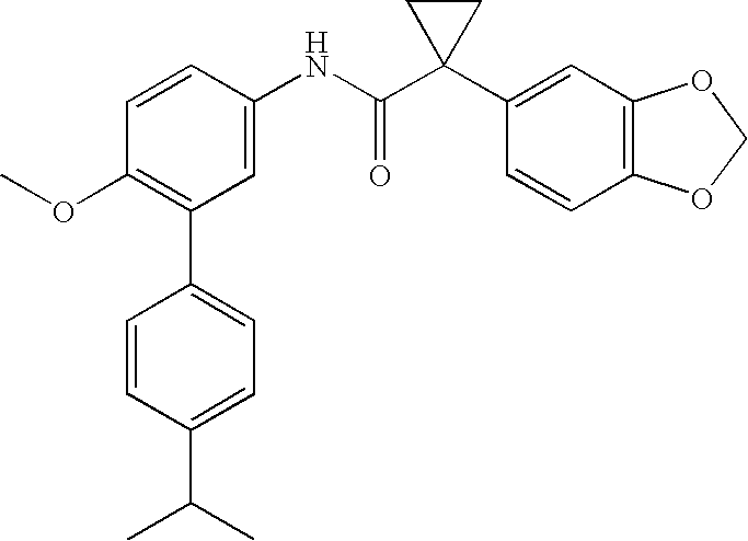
C1(NC(C2(C3=CC4=C(C=C3)OCO4)CC2)=O)=CC(C2=CC=C(C(C)C)C=C2)=C(OC)C=C1
